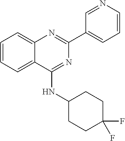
C1=CC=C2C(=C1)N=C(C1=CC=CN=C1)N=C2NC1CCC(F)(F)CC1
